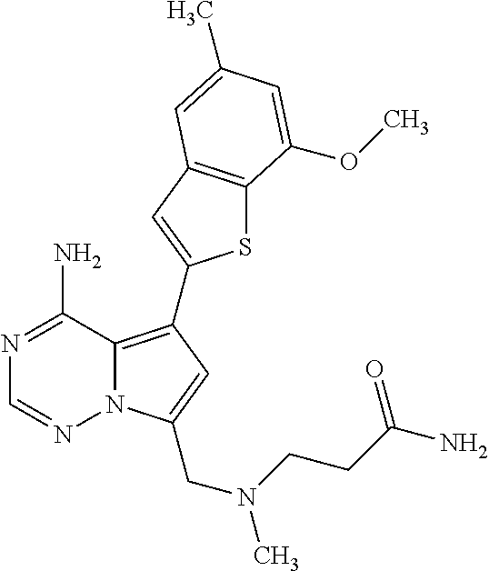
C12=C(C3=CC4=C(S3)C(OC)=CC(C)=C4)C=C(CN(C)CCC(N)=O)N1N=CN=C2N
